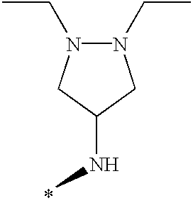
N1(CC)N(CC)CC(NC)C1
